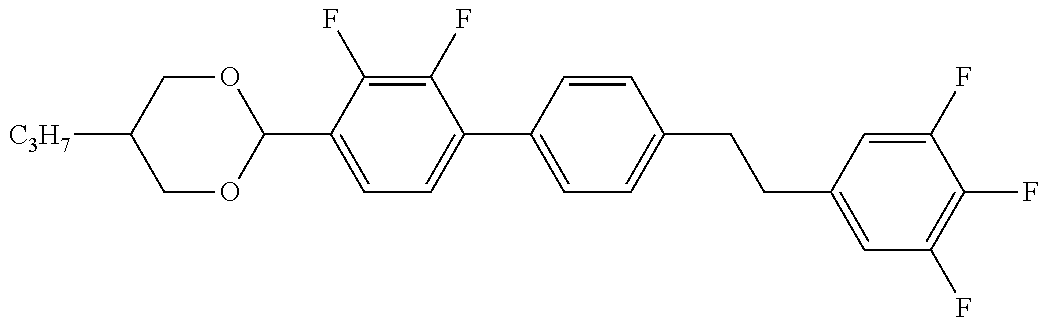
C1OC(C2=CC=C(C3=CC=C(CCC4=CC(F)=C(F)C(F)=C4)C=C3)C(F)=C2F)OCC1[C3H7]
